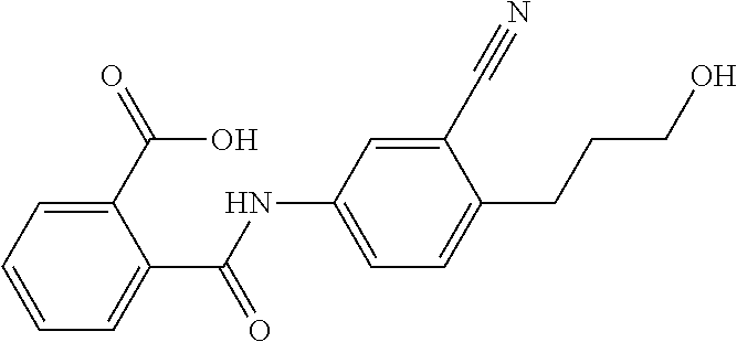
C1(NC(C2=CC=CC=C2C(O)=O)=O)=CC=C(CCCO)C(C#N)=C1
